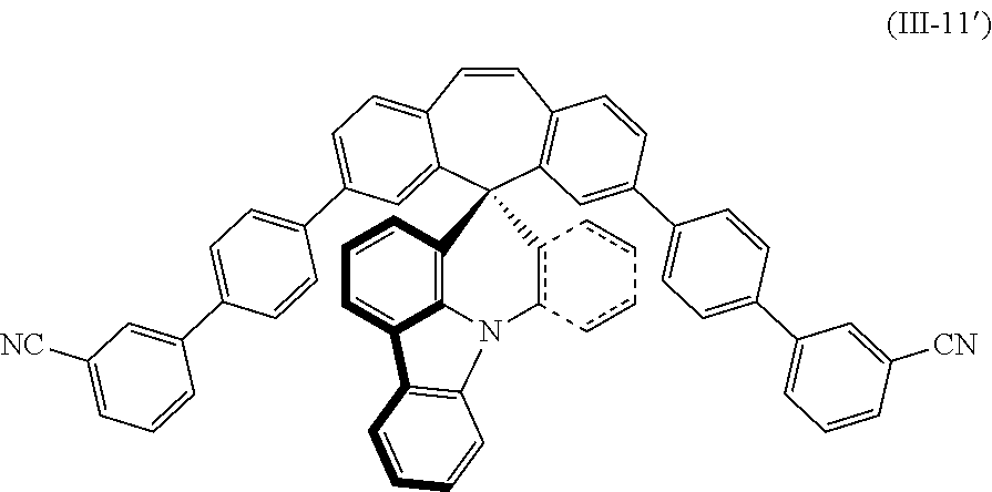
C1=CC2=CC=C(C3=CC=C(C4=CC([NC])=CC=C4)C=C3)C=C2C2(C3=C1C=CC(C1=CC=C(C4=CC=CC([CN])=C4)C=C1)=C3)C1=C3C(=CC=C1)C1=C(N3c3c2-cc-cc-3)C=CC=C1
